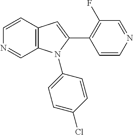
C1=CC2=C(C=N1)N(C1=CC=C(Cl)C=C1)C(C1=C(F)C=NC=C1)=C2
